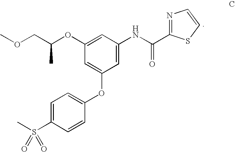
COCC(OC1=CC(NC(C2=NC=CS2)=O)=CC(OC2=CC=C(S(C)(=O)=O)C=C2)=C1)C
